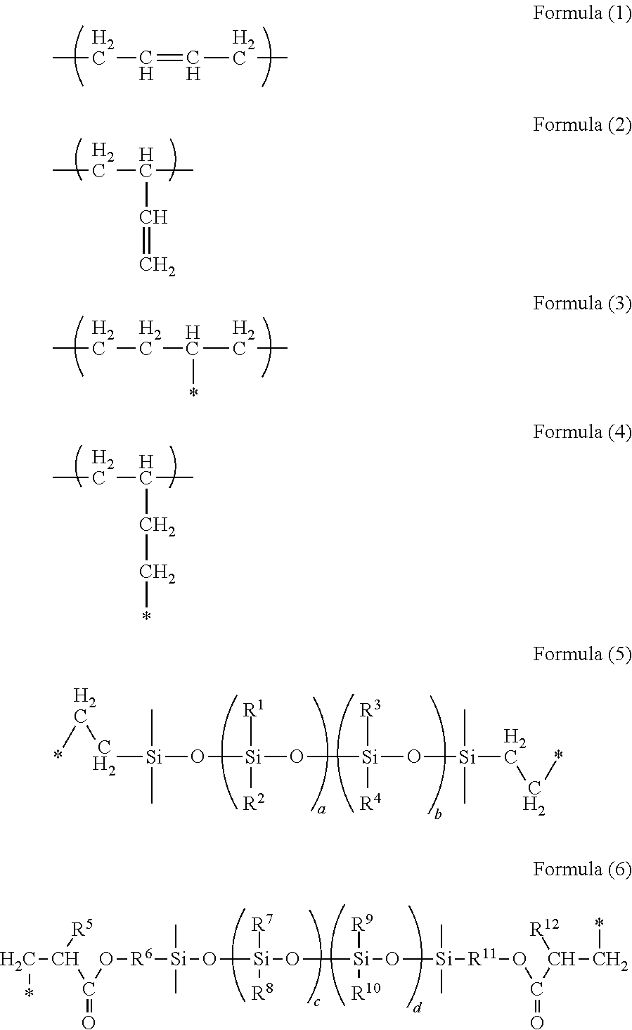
CCC=CCC.CCC(C)C=C.CCCC(CC)*.CCC(C)CC*.C([Si](O[Si](O[Si](O[Si](CC*)(C)C)([R3])[R4])([R1])[R2])(C)C)C*.[R6]([Si](O[Si](O[Si](O[Si]([R11]OC(C(C*)[R12])=O)(C)C)([R9])[R10])([R7])[R8])(C)C)OC(C(C*)[R5])=O
